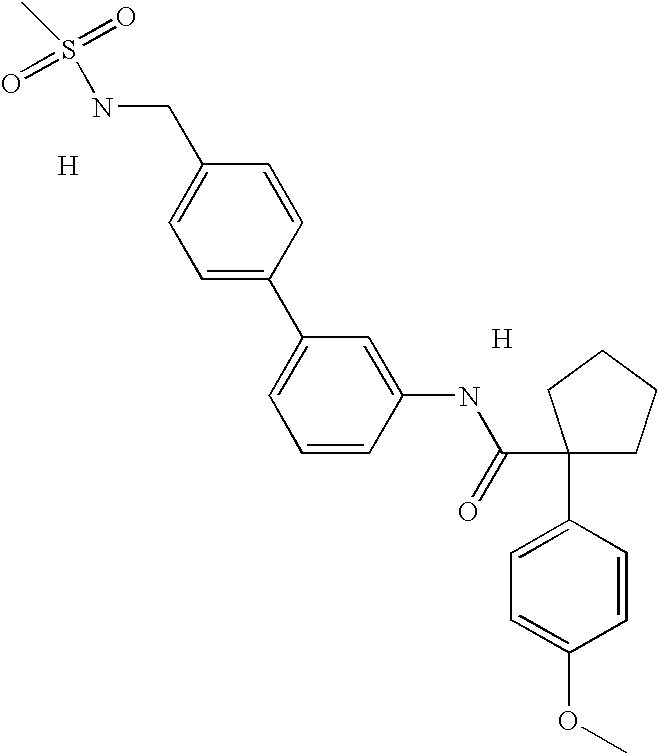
C1=CC(NC(C2(C3=CC=C(OC)C=C3)CCCC2)=O)=CC(C2=CC=C(CNS(=O)(=O)C)C=C2)=C1.[H].[H]
